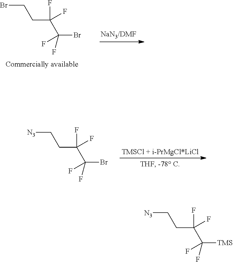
BrCCC(F)(F)C(Br)(F)F.[TMSCl + i-PrMgCl*LiCl].[N3]CCC(F)(F)C(Br)(F)F.[N3]CCC(F)(F)C([TMS])(F)F
